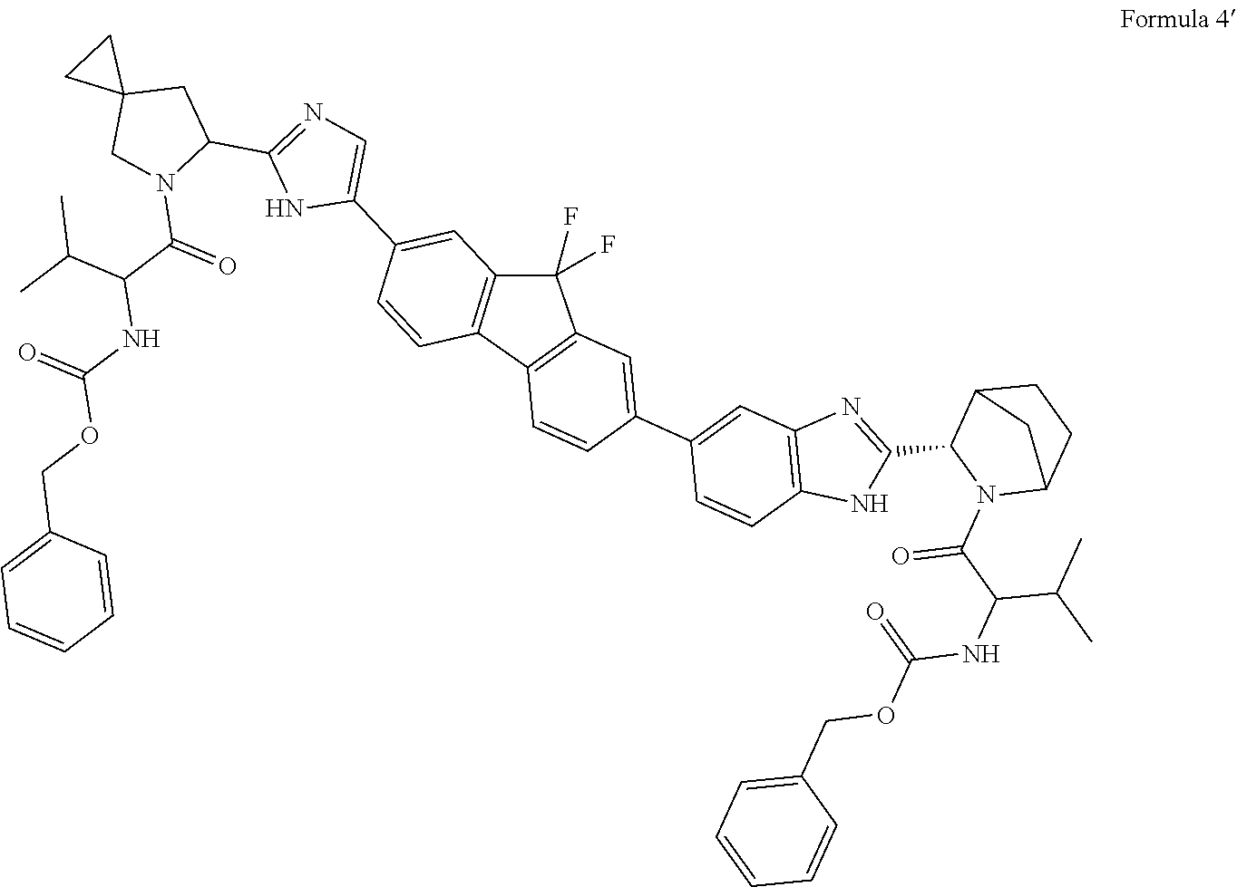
C1=CC=C(COC(NC(C(C)C)C(N2C(C3=NC=C(C4=CC5=C(C=C4)C4=C(C5(F)F)C=C(C5=CC6=C(C=C5)NC(C5N(C(=O)C(C(C)C)NC(=O)OCC7=CC=CC=C7)C7CCC5C7)=N6)C=C4)N3)CC3(C2)CC3)=O)=O)C=C1
